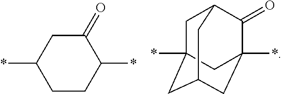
C1C2(*)CC3CC(*)(C(=O)C1C3)C2.C1(*)CCC(*)C(=O)C1
